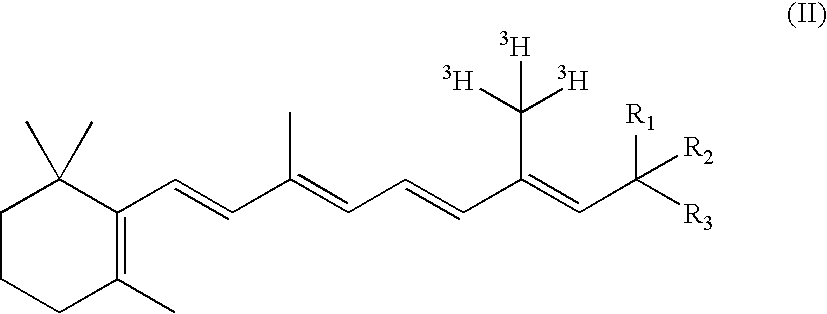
C1CC(C)=C(C=CC(=CC=CC(=CC([R3])([R1])[R2])C([T])([T])[T])C)C(C)(C)C1
